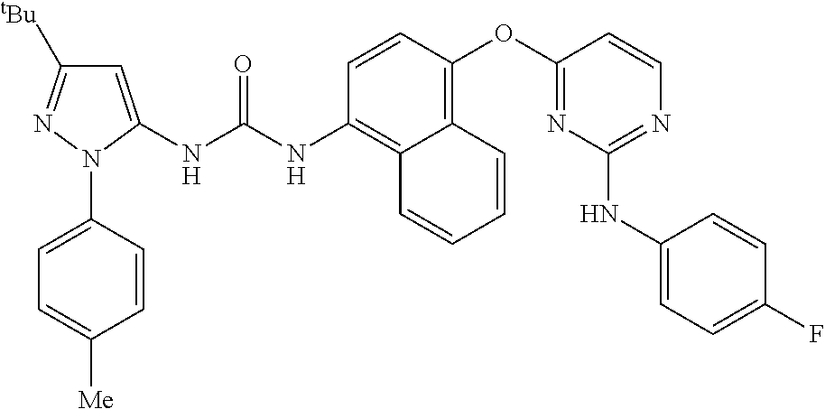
C1=CN=C(NC2=CC=C(F)C=C2)N=C1OC1=C2C(=C(NC(NC3=CC([tBu])=NN3C3=CC=C([Me])C=C3)=O)C=C1)C=CC=C2
